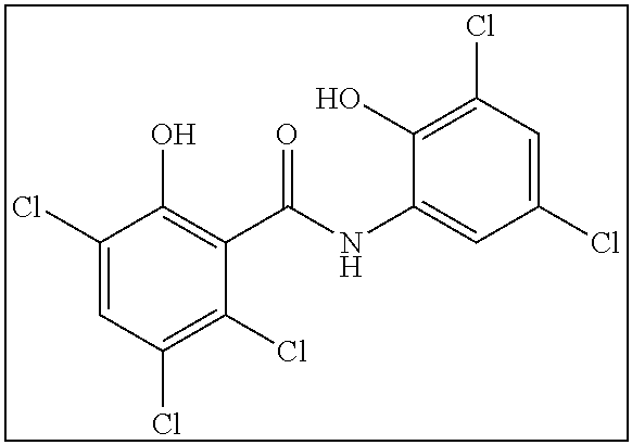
C1(Cl)=CC(Cl)=C(Cl)C(C(NC2=CC(Cl)=CC(Cl)=C2O)=O)=C1O
